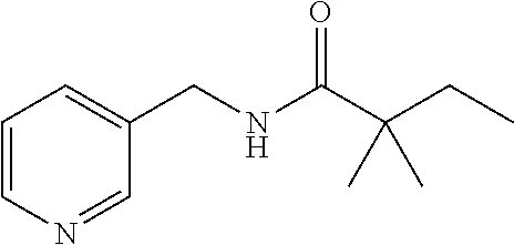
C1=CN=CC(CNC(C(CC)(C)C)=O)=C1
